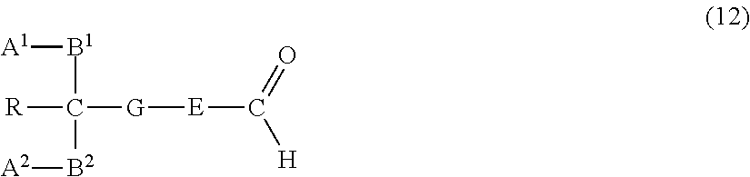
C([E][G]C([B1][A1])([B2][A2])[R])([H])=O
